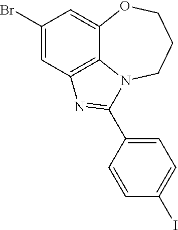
C1(Br)=CC2=C3C(=C1)OCCCN3C(C1=CC=C(I)C=C1)=N2
